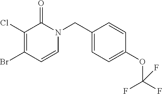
BrC1=C(Cl)C(=O)N(CC2=CC=C(OC(F)(F)F)C=C2)C=C1
